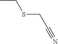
CCSCC#N
